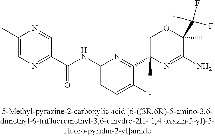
C1(C(NC2=CC=C(F)C(C3(C)N=C(N)C(C)(C(F)(F)F)OC3)=N2)=O)=NC=C(C)N=C1
